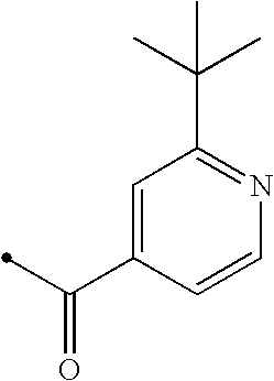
C1=C(C(=O)C)C=CN=C1C(C)(C)C
